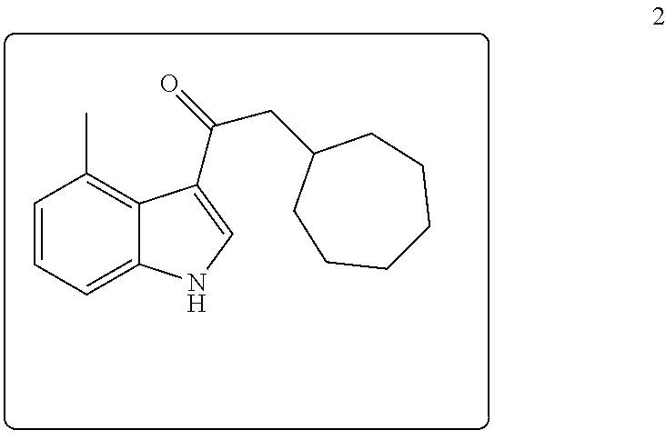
C12=CC=CC(C)=C1C(C(CC1CCCCCC1)=O)=CN2
